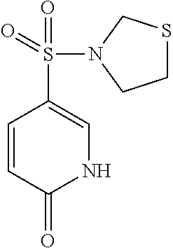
C1=CC(=O)NC=C1S(=O)(=O)N1CSCC1
